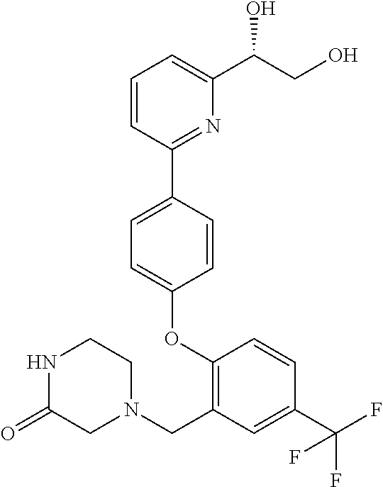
O(C1=CC=C(C2=NC(C(O)CO)=CC=C2)C=C1)C1=C(CN2CCNC(=O)C2)C=C(C(F)(F)F)C=C1
